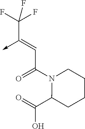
C(C(N1C(C(=O)O)CCCC1)=O)=C(->C)C(F)(F)F
